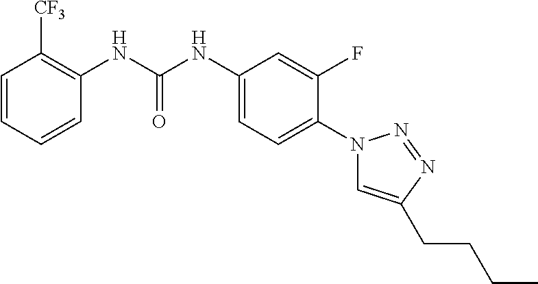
C1=CC=CC(NC(NC2=CC=C(N3C=C(CCCC)N=N3)C(F)=C2)=O)=C1[CF3]
